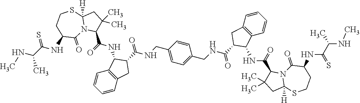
C1(CNC(C2C(NC(C3C(C)(C)CC4([H])N3C(=O)C(NC(C(NC)C)=S)CCS4)=O)C3=C(C2)C=CC=C3)=O)=CC=C(CNC(=O)C2CC3=C(C=CC=C3)C2NC(C2C(C)(C)CC3([H])N2C(=O)C(NC(C(NC)C)=S)CCS3)=O)C=C1
